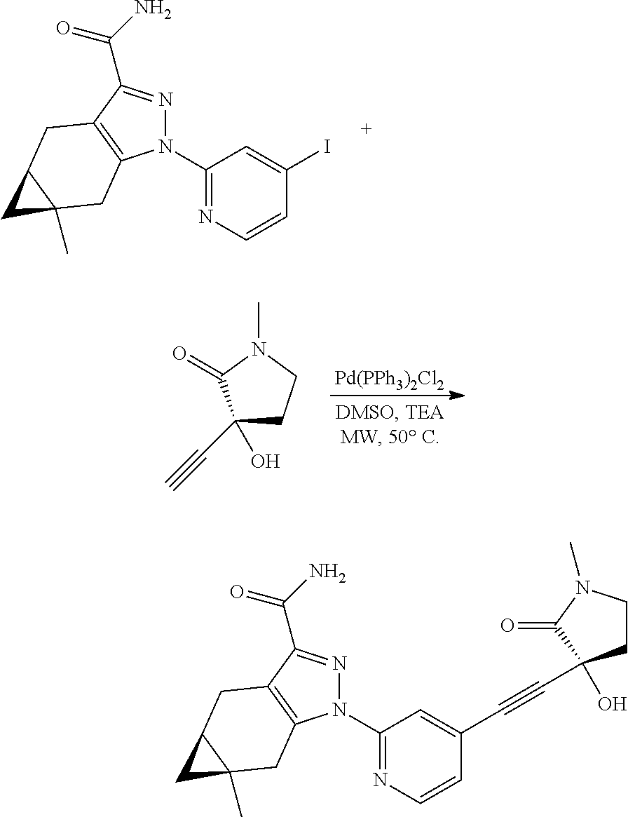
C1(N2N=C(C(N)=O)C3=C2CC2(C)C(C3)C2)=NC=CC(I)=C1.C1(C#C)(O)CCN(C)C1=O.[Pd(PPh3)2Cl2].C1(N2N=C(C(N)=O)C3=C2CC2(C)C(C3)C2)=NC=CC(C#CC2(O)CCN(C)C2=O)=C1
